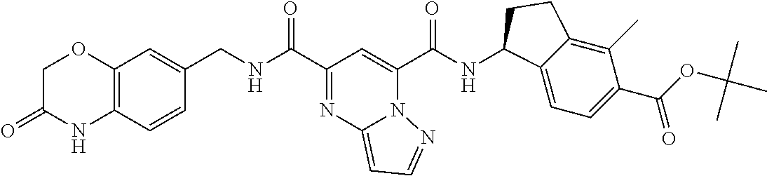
C(C1=NC2=CC=NN2C(C(=O)NC2C3=CC=C(C(OC(C)(C)C)=O)C(C)=C3CC2)=C1)(=O)NCC1=CC2=C(C=C1)NC(=O)CO2
